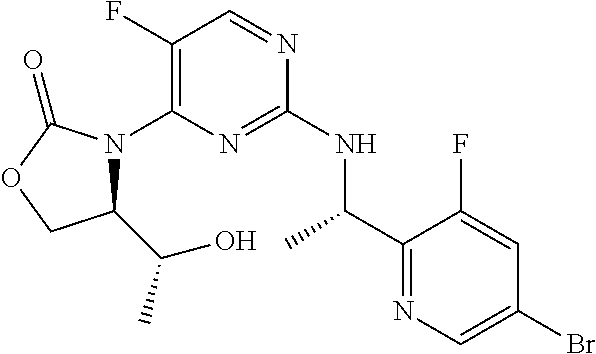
C1(F)=C(N2C(C(C)O)COC2=O)N=C(NC(C2=NC=C(Br)C=C2F)C)N=C1
